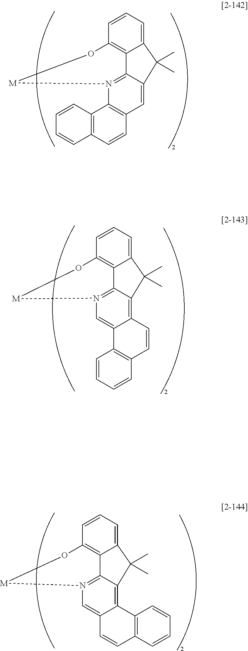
C12=CC=CC3=C1C1=N(C4=C(C=C1C2(C)C)C=CC1=C4C=CC=C1)[M]O3.C12=CC=CC3=C1C1=N(C=C4C(=C1C2(C)C)C=CC1=C4C=CC=C1)[M]O3.C12=CC=CC3=C1C1=N(C=C4C(=C1C2(C)C)C1=C(C=C4)C=CC=C1)[M]O3
